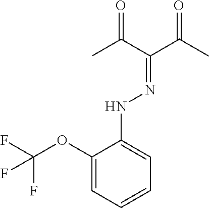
C1(OC(F)(F)F)=CC=CC=C1NN=C(C(C)=O)C(C)=O
